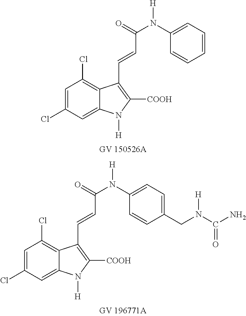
C1=C(Cl)C=C2C(=C1Cl)C(C=CC(N(C1=CC=CC=C1)[H])=O)=C([COOH])N2[H].C1=C(Cl)C=C2C(=C1Cl)C(C=CC(N(C1=CC=C(CN(C(N)=O)[H])C=C1)[H])=O)=C([COOH])N2[H]
